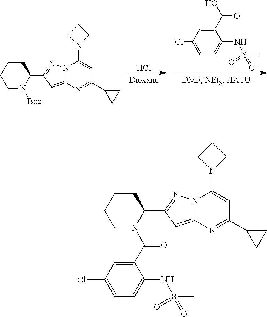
Cl.OC(=O)C1=CC(Cl)=CC=C1NS(=O)(C)=O.C1N([Boc])C(C2=NN3C(=C2)N=C(C2CC2)C=C3N2CCC2)CCC1.C1N(C(=O)C2=CC(Cl)=CC=C2NS(=O)(C)=O)C(C2=NN3C(=C2)N=C(C2CC2)C=C3N2CCC2)CCC1
